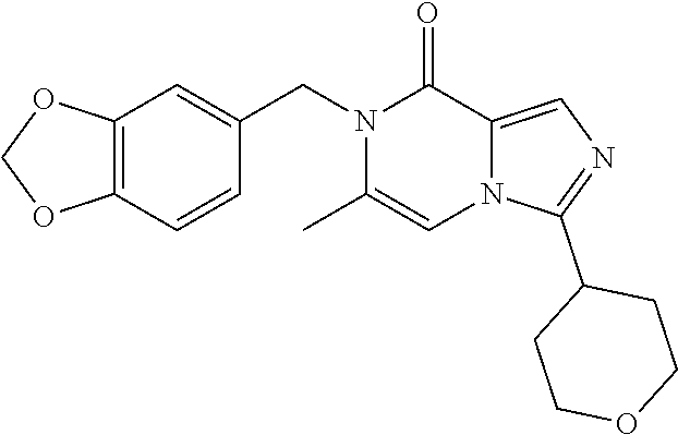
C12=C(C=CC(CN3C(C)=CN4C(=CN=C4C4CCOCC4)C3=O)=C1)OCO2
